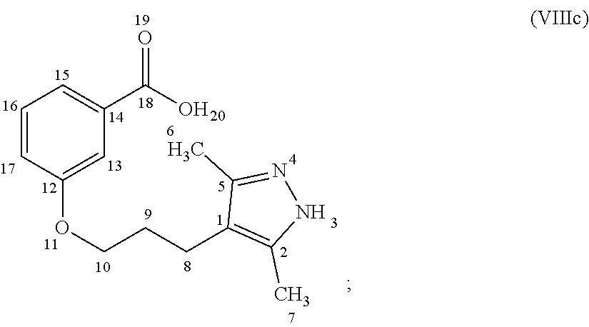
C(CC1=C(C)NN=C1C)COC1=CC(C(O)=O)=CC=C1
